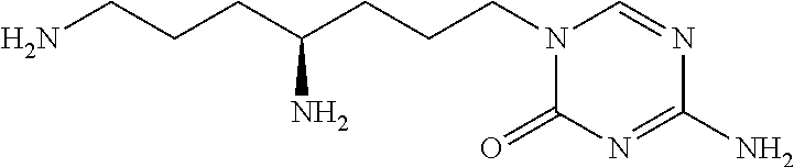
C(CCC(CCCN1C(=O)N=C(N)N=C1)N)N
